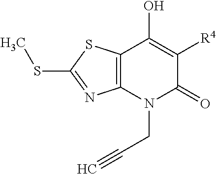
C12=C(N(CC#C)C(=O)C([R4])=C1O)N=C(SC)S2
